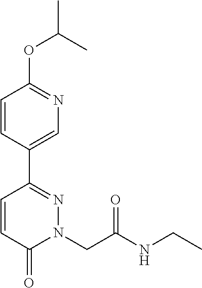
C1=CC(C2=NN(CC(NCC)=O)C(=O)C=C2)=CN=C1OC(C)C
